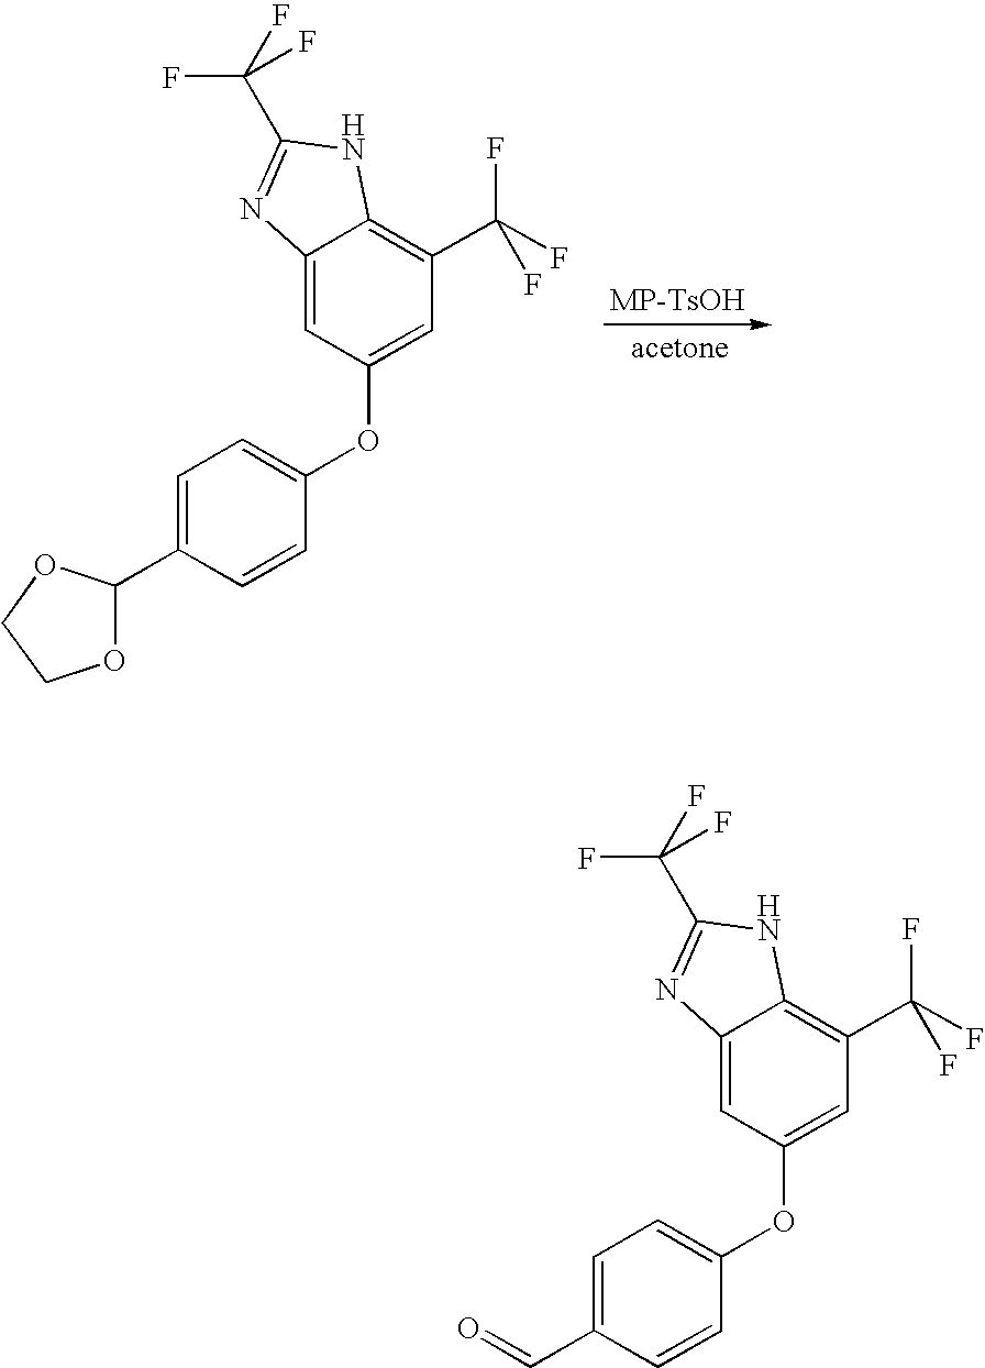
C1=C(C2OCCO2)C=CC(OC2=CC(C(F)(F)F)=C3C(=C2)N=C(C(F)(F)F)N3)=C1.C1=C(C=O)C=CC(OC2=CC(C(F)(F)F)=C3C(=C2)N=C(C(F)(F)F)N3)=C1
